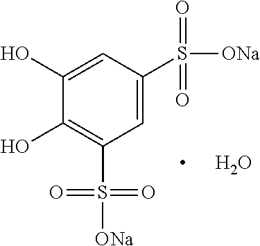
C1(O)=CC(S([ONa])(=O)=O)=CC(S([ONa])(=O)=O)=C1O.O
